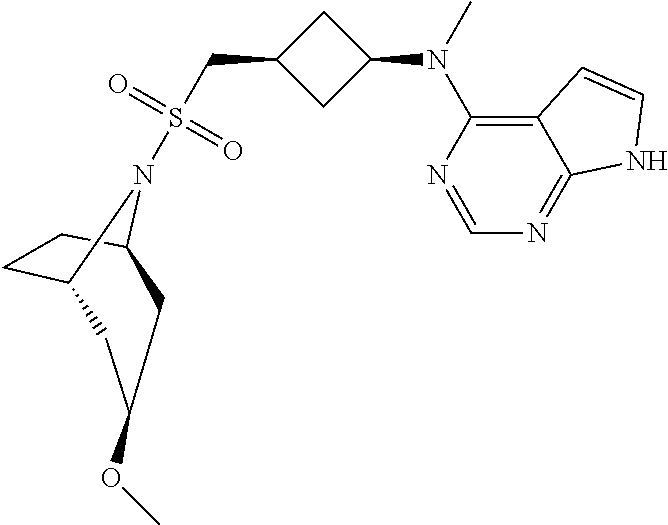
S(CC1CC(N(C2=C3C(=NC=N2)NC=C3)C)C1)(=O)(=O)N1C2CCC1CC(OC)C2
